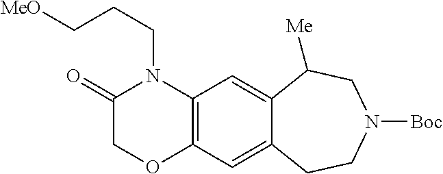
C12=C(C=C3C(=C1)CCN([Boc])CC3[Me])N(CCC[MeO])C(=O)CO2
